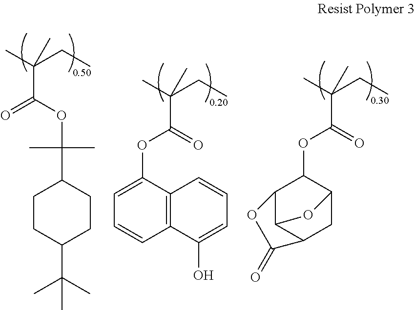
CC(CC)(C(OC(C)(C)C1CCC(C(C)(C)C)CC1)=O)C.CC(CC)(C(OC1=CC=CC2=C1C=CC=C2O)=O)C.CC(CC)(C(OC1C2C3C(CC1O3)C(=O)O2)=O)C
